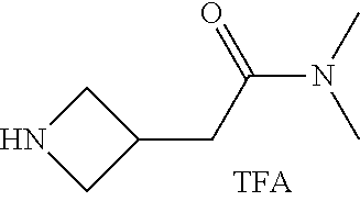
C1NCC1CC(N(C)C)=O
